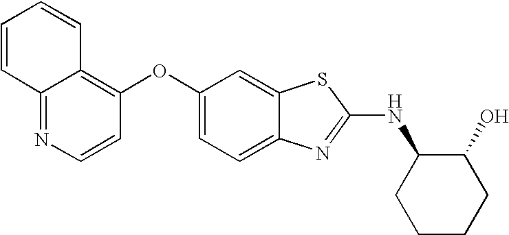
N1=C2C(=C(OC3=CC=C4C(=C3)SC(NC3CCCCC3O)=N4)C=C1)C=CC=C2
